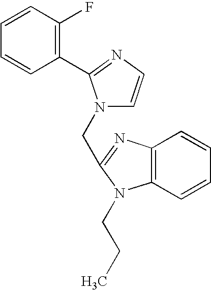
C1=CC=CC(C2=NC=CN2CC2=NC3=C(C=CC=C3)N2CCC)=C1F
